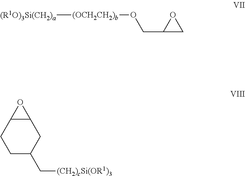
C1C(C[(CH2)cSi(OR1)3])CC2C(C1)O2.[(OCH2CH2)b](OCC1CO1)[(R1O)3Si(CH2)a]
